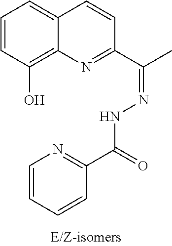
C12=C(O)C=CC=C1C=CC(C(=NNC(C1=NC=CC=C1)=O)C)=N2
